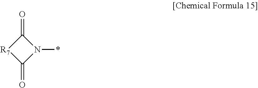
O=C1N(*)C(=O)[R7]1
